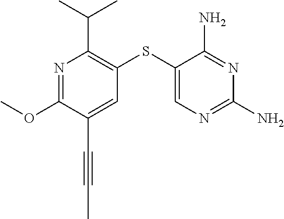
N1=C(OC)C(C#CC)=CC(SC2=CN=C(N)N=C2N)=C1C(C)C
